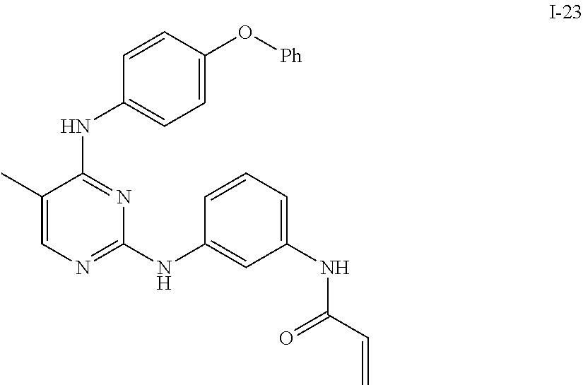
C1(C)=CN=C(NC2=CC(NC(C=C)=O)=CC=C2)N=C1NC1=CC=C(O[Ph])C=C1
